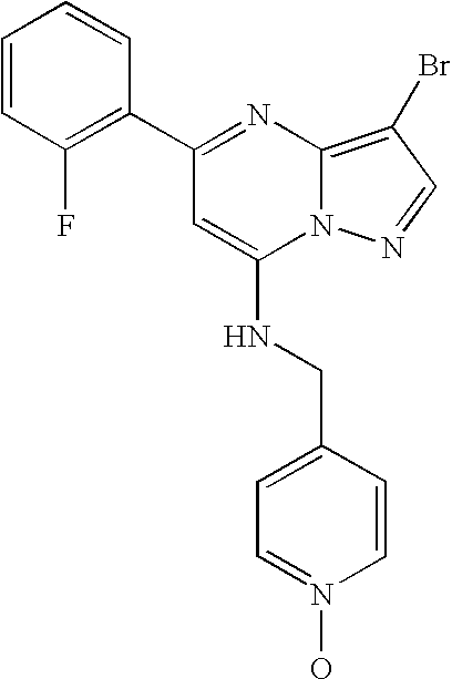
C1(C2=C(F)C=CC=C2)=NC2=C(Br)C=NN2C(NCC2=CC=N(O)C=C2)=C1
